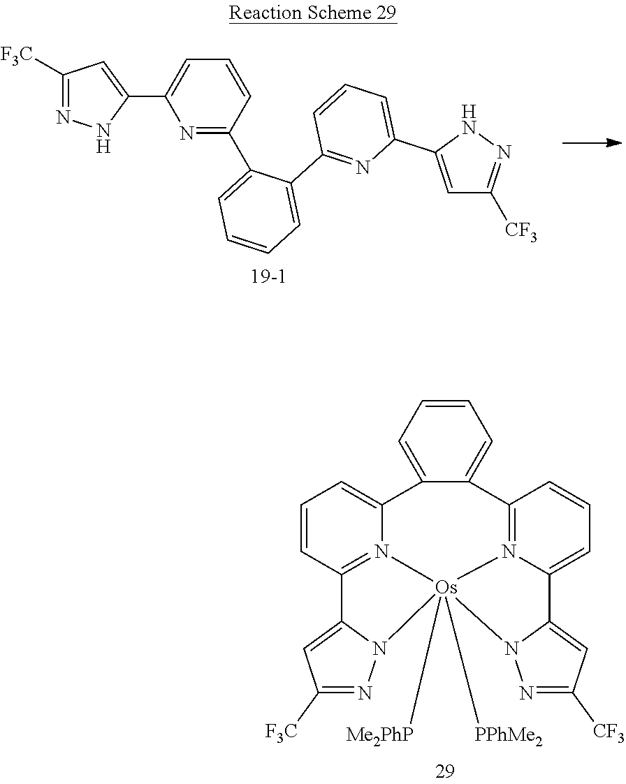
C1=C(C2=CC=CC(C3=CC=CC=C3C3=NC(C4=CC([F3C])=NN4)=CC=C3)=N2)NN=C1[CF3].C1=CC=C2C(=C1)C1=N3C(=CC=C1)C1=CC([CF3])=NN1[Os]31([Me2PhP])([PPhMe2])N3=C(C=CC=C23)C2=CC([F3C])=NN21
